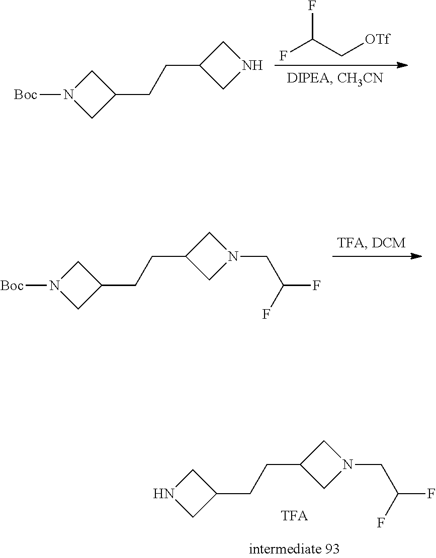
FC(C[OTf])F.[Boc]N1CC(CCC2CNC2)C1.[Boc]N1CC(CCC2CN(CC(F)F)C2)C1.N1CC(CCC2CN(CC(F)F)C2)C1
